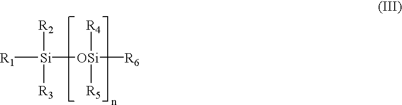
[R1][Si]([R2])([R3])[OSi]([R6])([R4])[R5]
